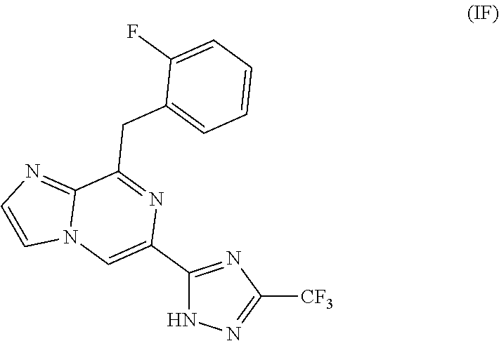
C1(C2=CN3C(=NC=C3)C(CC3=CC=CC=C3F)=N2)=NC([CF3])=NN1
